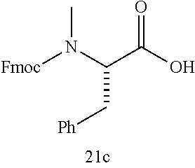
[Fmoc]N(C(C(O)=O)C[Ph])C
